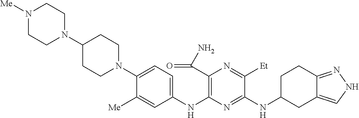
C1(N2CCC(N3CCN([Me])CC3)CC2)=CC=C(NC2=C(C(=O)N)N=C([Et])C(NC3CC4=CNN=C4CC3)=N2)C=C1[Me]
